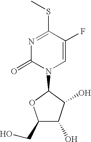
C1(CO)C(O)C(O)C(N2C=C(F)C(SC)=NC2=O)O1
